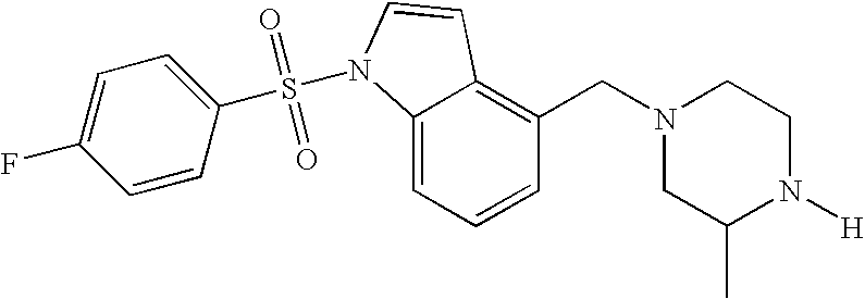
C1=CC=C2C(=C1CN1CC(C)N([H])CC1)C=CN2S(C1=CC=C(F)C=C1)(=O)=O
